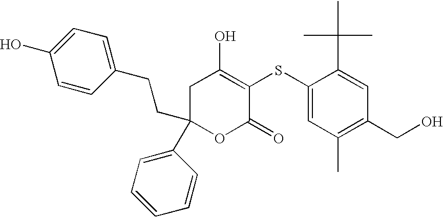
C1(CCC2=CC=C(O)C=C2)(C2=CC=CC=C2)OC(=O)C(SC2=CC(C)=C(CO)C=C2C(C)(C)C)=C(O)C1
